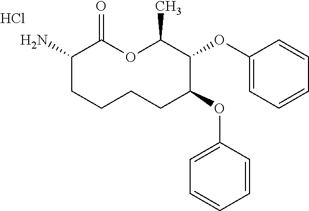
C1(N)CCCCC(OC2=CC=CC=C2)C(OC2=CC=CC=C2)C(C)OC1=O.Cl
